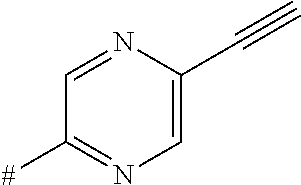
C1=NC(C#C)=CN=C1[#]
